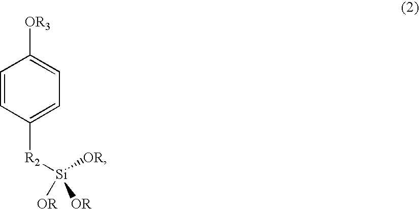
C1=CC([R2][Si]([OR])([OR])[OR])=CC=C1[OR3]
